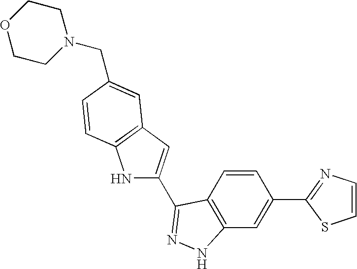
C1=CC2=C(C=C1C1=NC=CS1)NN=C2C1=CC2=C(N1)C=CC(CN1CCOCC1)=C2
